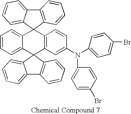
C12=C(C3(C4=CC=CC=C14)C1=CC=CC=C1C1(C4=C3C=CC(N(C3=CC=C(Br)C=C3)C3=CC=C(Br)C=C3)=C4)C3=C(C4=CC=CC=C41)C=CC=C3)C=CC=C2
